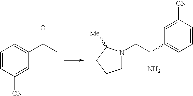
C1=CC([CN])=CC(C(C)=O)=C1.C1N(CC(C2=CC=CC([CN])=C2)N)C([Me])CC1
